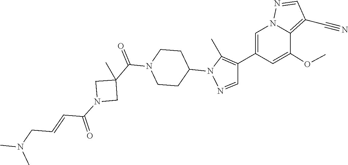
C1(C2=C(C)N(C3CCN(C(C4(C)CN(C(C=CCN(C)C)=O)C4)=O)CC3)N=C2)=CN2C(=C(C#N)C=N2)C(OC)=C1
